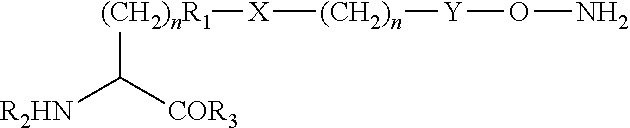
[R2HN]C([COR3])[(CH2)nR1][X][(CH2)n][Y]ON
